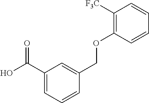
C1(C(O)=O)=CC=CC(COC2=C([F3C])C=CC=C2)=C1
